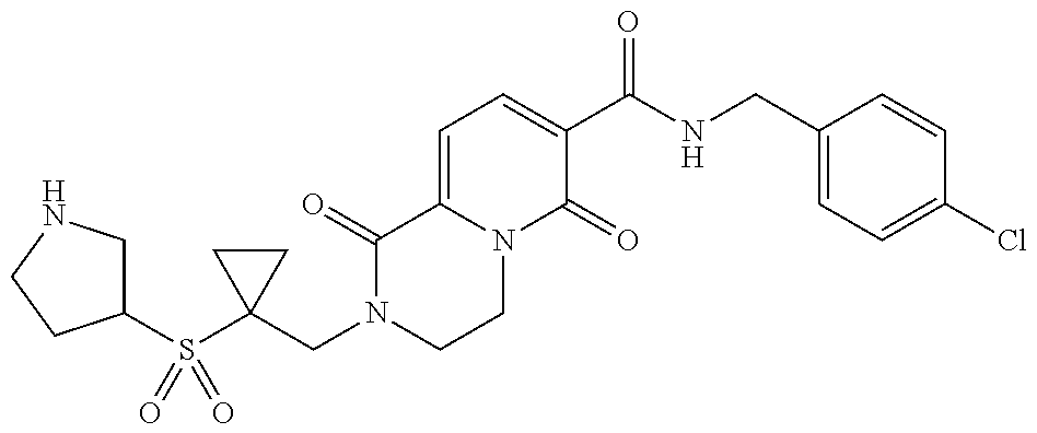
C1(CN2CCN3C(=CC=C(C(NCC4=CC=C(Cl)C=C4)=O)C3=O)C2=O)(S(C2CNCC2)(=O)=O)CC1
